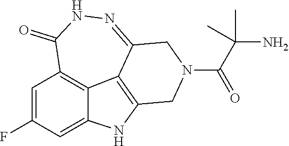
C(C(N)(C)C)(N1CC2=C3C4=C(C=C(F)C=C4N2)C(=O)NN=C3C1)=O
